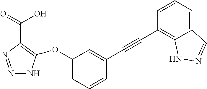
N1=NC(C(O)=O)=C(OC2=CC=CC(C#CC3=C4C(=CC=C3)C=NN4)=C2)N1
